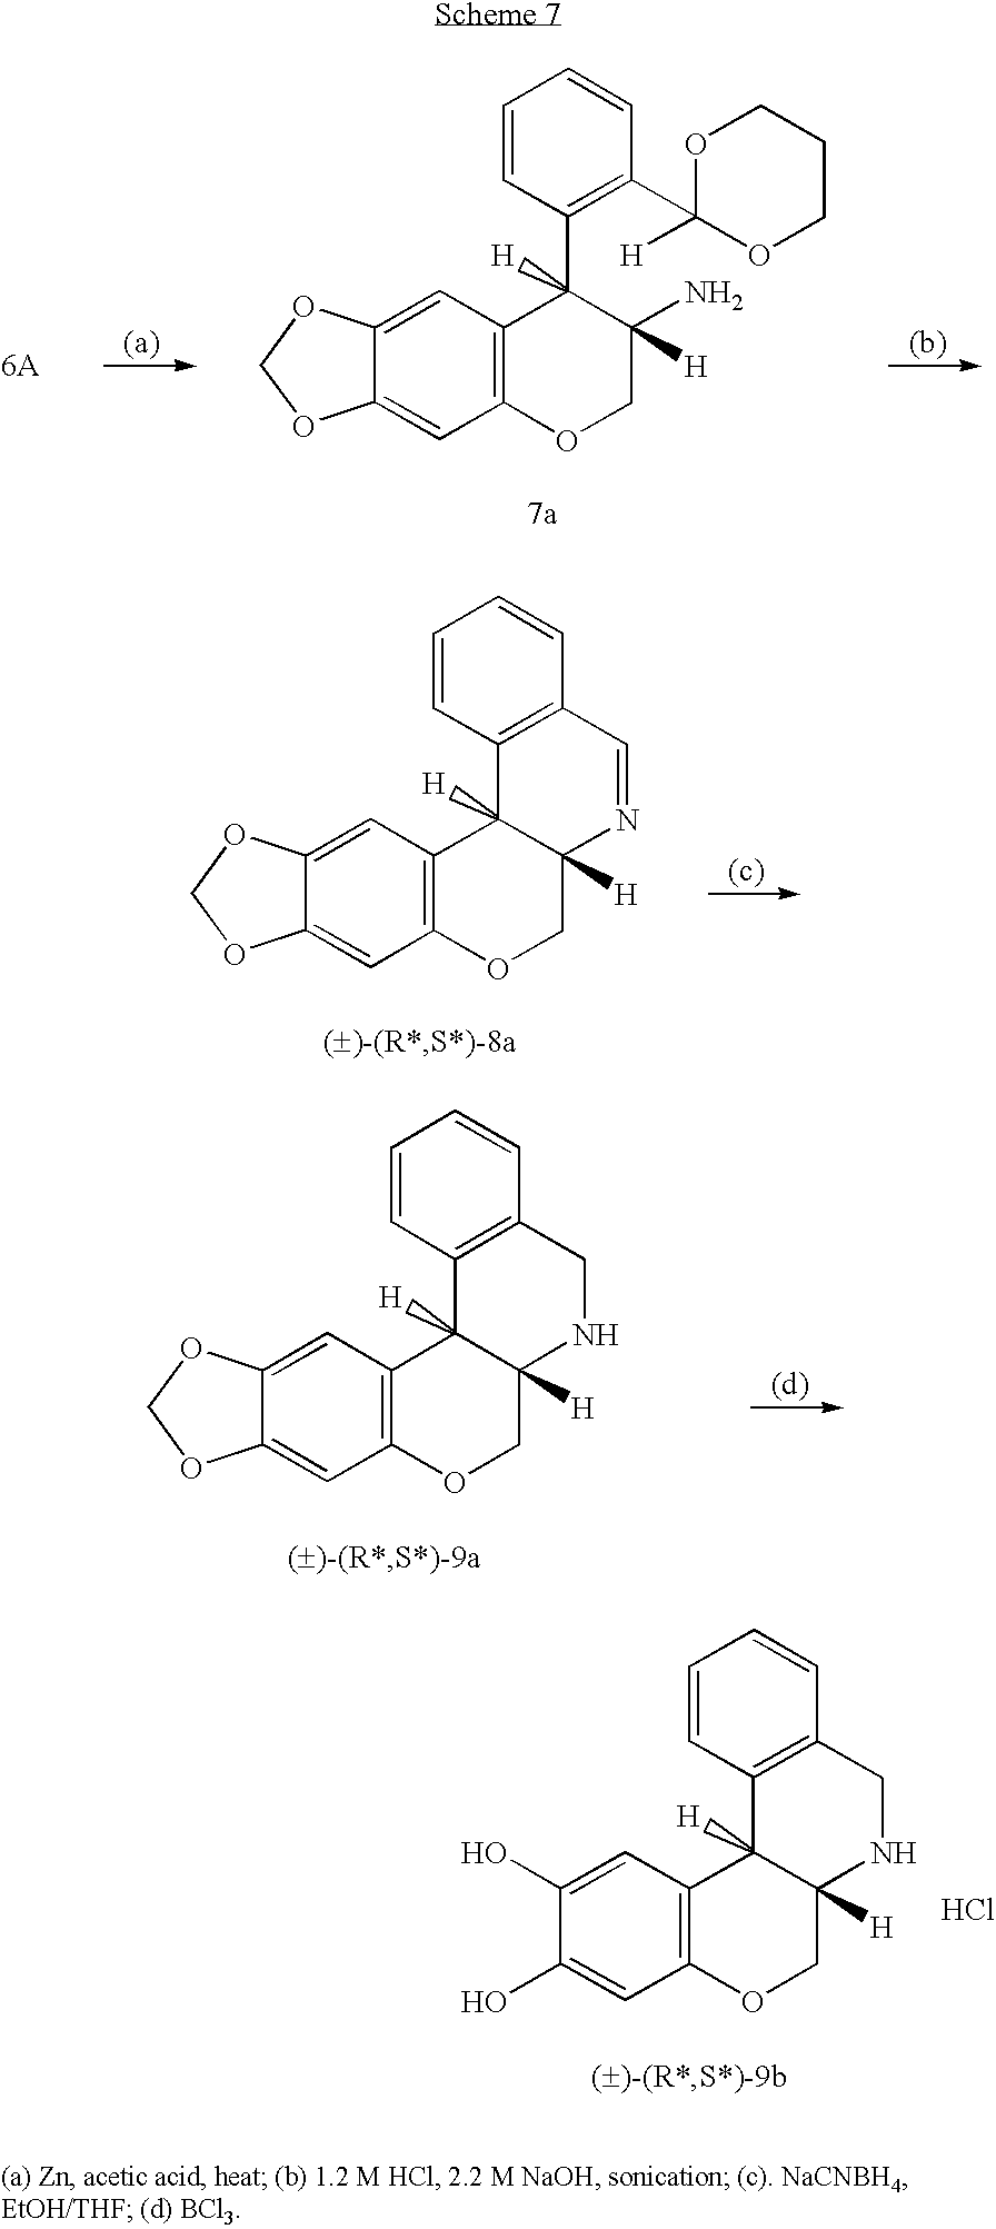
C12=C(C=C3C(=C1)OCO3)C(C1=C(C3([H])OCCCO3)C=CC=C1)([H])C(N)([H])CO2.C12=C(C=C3C(=C1)OCO3)C1([H])C([H])(CO2)N=CC2=C1C=CC=C2.C12=C(C=C3C(=C1)OCO3)C1([H])C([H])(CO2)NCC2=C1C=CC=C2.C12=C(C=C(O)C(O)=C1)C1([H])C([H])(CO2)NCC2=C1C=CC=C2.Cl
